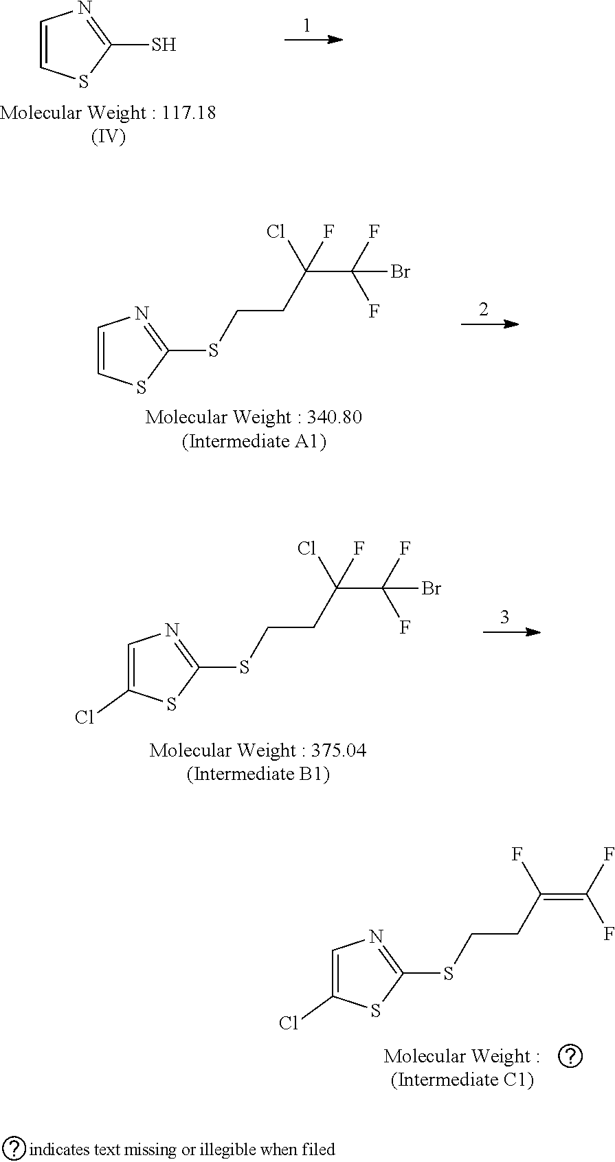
C1=CSC(S)=N1.C1=CSC(SCCC(Cl)(C(F)(F)Br)F)=N1.C1=C(Cl)SC(SCCC(Cl)(C(F)(F)Br)F)=N1.C1=C(Cl)SC(SCCC(F)=C(F)F)=N1
